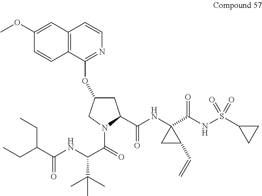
C12=C(C(OC3CC(C(NC4(C(NS(C5CC5)(=O)=O)=O)CC4C=C)=O)N(C(=O)C(NC(=O)C(CC)CC)C(C)(C)C)C3)=NC=C1)C=CC(OC)=C2
